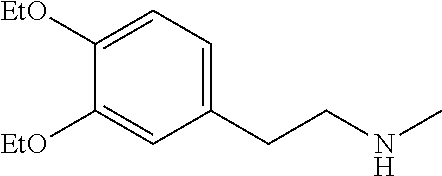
C1([EtO])=CC=C(CCNC)C=C1[EtO]
